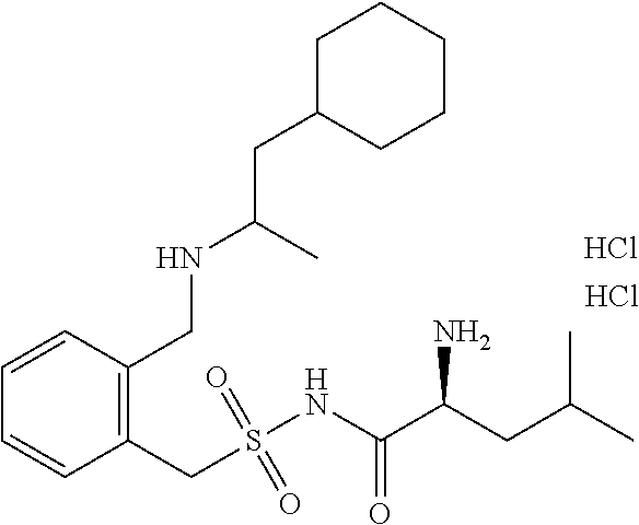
C1=CC(CS(NC(C(CC(C)C)N)=O)(=O)=O)=C(CNC(CC2CCCCC2)C)C=C1.Cl.Cl
